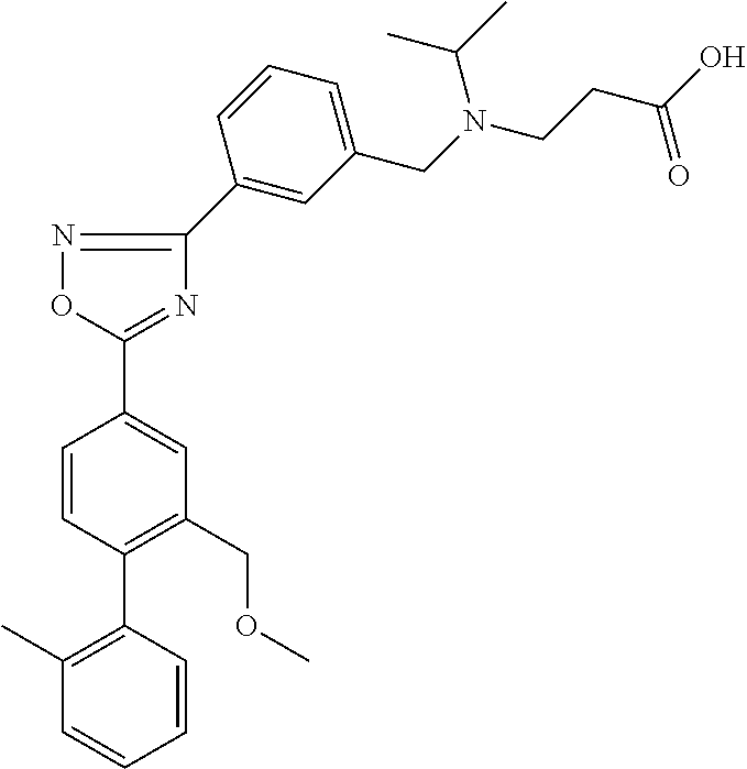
C1=CC(C2=C(C)C=CC=C2)=C(COC)C=C1C1=NC(C2=CC(CN(C(C)C)CCC(=O)O)=CC=C2)=NO1
